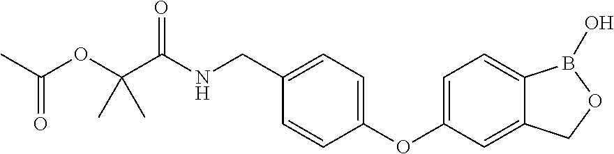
C(OC(C)=O)(C(NCC1=CC=C(OC2=CC=C3C(=C2)COB3O)C=C1)=O)(C)C
